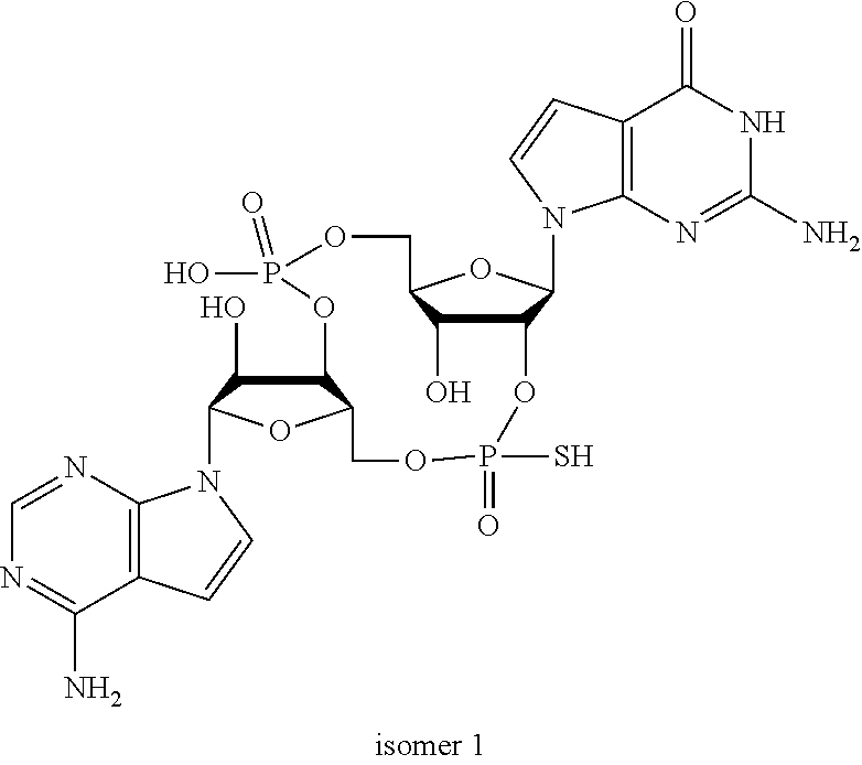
C12=C(N=CN=C1N)N(C1C(O)C3C(O1)COP(S)(=O)OC1C(N4C5=C(C(=O)NC(N)=N5)C=C4)OC(COP(O)(=O)O3)C1O)C=C2
